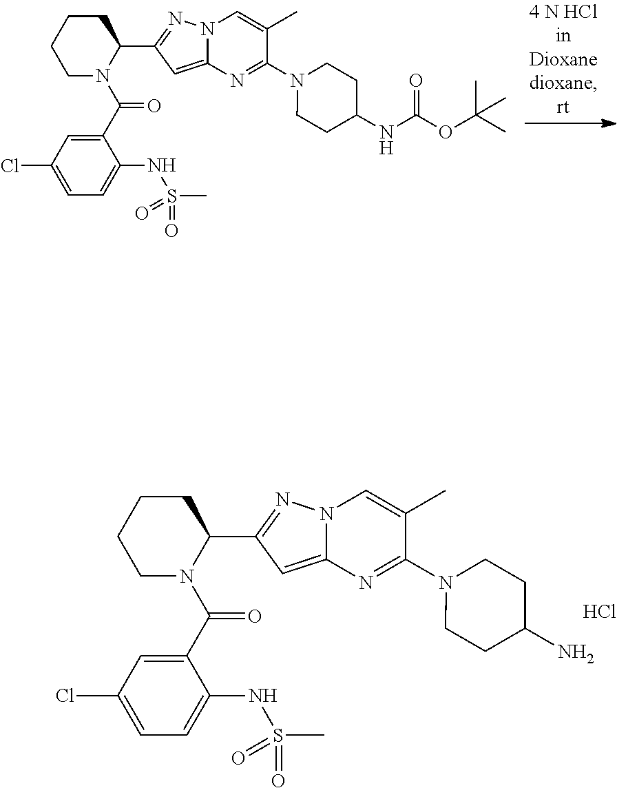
C1CCCN(C(C2=CC(Cl)=CC=C2NS(=O)(=O)C)=O)C1C1=NN2C(=C1)N=C(N1CCC(NC(OC(C)(C)C)=O)CC1)C(C)=C2.C1CCCN(C(C2=CC(Cl)=CC=C2NS(=O)(=O)C)=O)C1C1=NN2C(=C1)N=C(N1CCC(N)CC1)C(C)=C2.Cl
